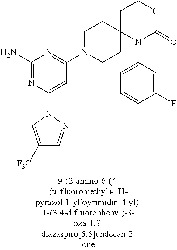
C1(N)=NC(N2N=CC([F3C])=C2)=CC(N2CCC3(CC2)N(C2=CC=C(F)C(F)=C2)C(=O)OCC3)=N1
